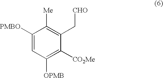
C1([PMBO])=CC([OPMB])=C([CO2Me])C(C[CHO])=C1[Me]
